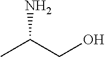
OCC(C)N
